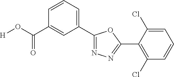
[H]OC(C1=CC(C2=NN=C(C3=C(Cl)C=CC=C3Cl)O2)=CC=C1)=O
